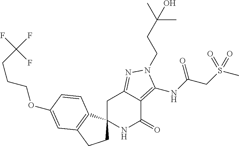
C1C2(C3=C(C1)C=C(OCCCC(F)(F)F)C=C3)NC(=O)C1=C(NC(CS(C)(=O)=O)=O)N(CCC(C)(C)O)N=C1C2
